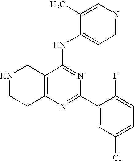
C12=C(C(NC3=CC=NC=C3C)=NC(C3=CC(Cl)=CC=C3F)=N1)CNCC2
